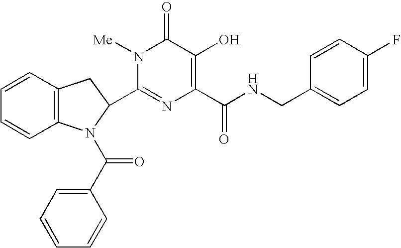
N1([Me])C(C2N(C(C3=CC=CC=C3)=O)C3=C(C2)C=CC=C3)=NC(C(NCC2=CC=C(F)C=C2)=O)=C(O)C1=O
